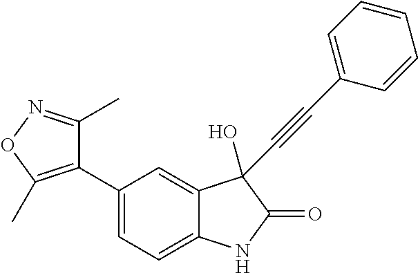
C1(C2=CC=C3C(=C2)C(O)(C#CC2=CC=CC=C2)C(=O)N3)=C(C)ON=C1C
